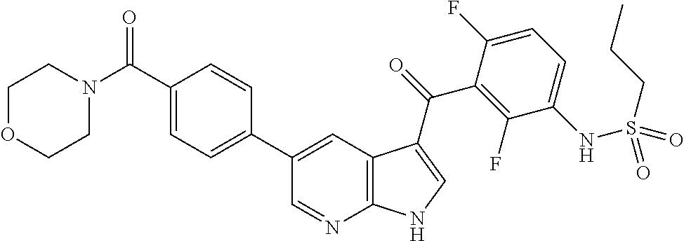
C12=C(C=C(C3=CC=C(C(N4CCOCC4)=O)C=C3)C=N1)C(C(=O)C1=C(F)C(NS(CCC)(=O)=O)=CC=C1F)=CN2
